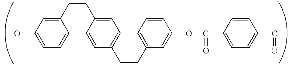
C1(OC)=CC=C2C(=C1)CCC1=CC3=C(C=C21)CCC1=C3C=CC(OC(C2=CC=C(C(C)=O)C=C2)=O)=C1
